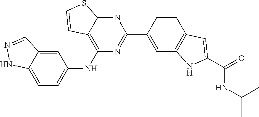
C1(NC2=CC=C3C(=C2)C=NN3)=C2C(=NC(C3=CC4=C(C=C3)C=C(C(=O)NC(C)C)N4)=N1)SC=C2
